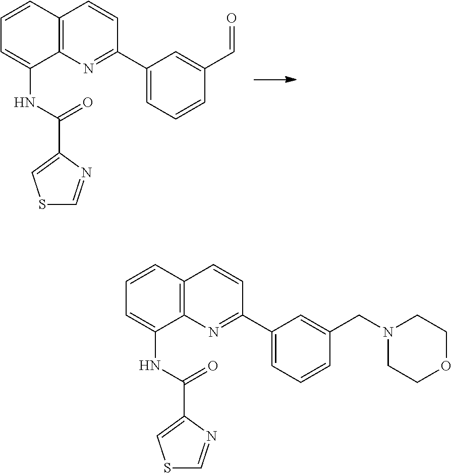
C1=CC2=C(C(NC(=O)C3=CSC=N3)=C1)N=C(C1=CC=CC(C=O)=C1)C=C2.C1=CC2=C(C(NC(=O)C3=CSC=N3)=C1)N=C(C1=CC=CC(CN3CCOCC3)=C1)C=C2
